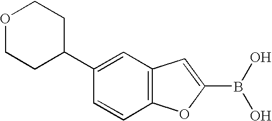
C12=C(C=C(C3CCOCC3)C=C1)C=C(B(O)O)O2
